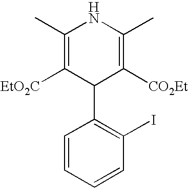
C1(C)=C([EtO2C])C(C2=C(I)C=CC=C2)C([CO2Et])=C(C)N1
